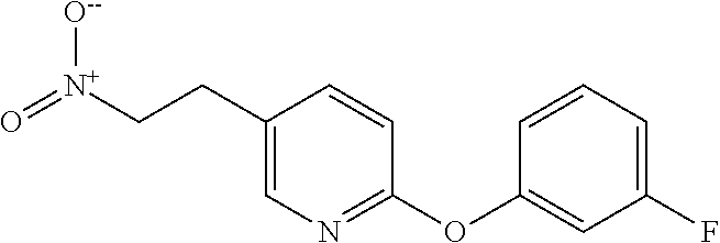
C1(CC[N+](=O)[O-2])=CN=C(OC2=CC(F)=CC=C2)C=C1
